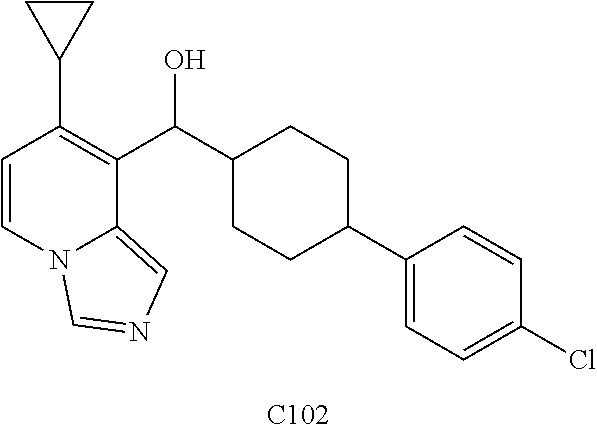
C1=CN2C(=CN=C2)C(C(O)C2CCC(C3=CC=C(Cl)C=C3)CC2)=C1C1CC1.[C102]
